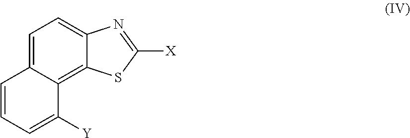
C1=C2C(=C3C(=C1)N=C([X])S3)C([Y])=CC=C2
